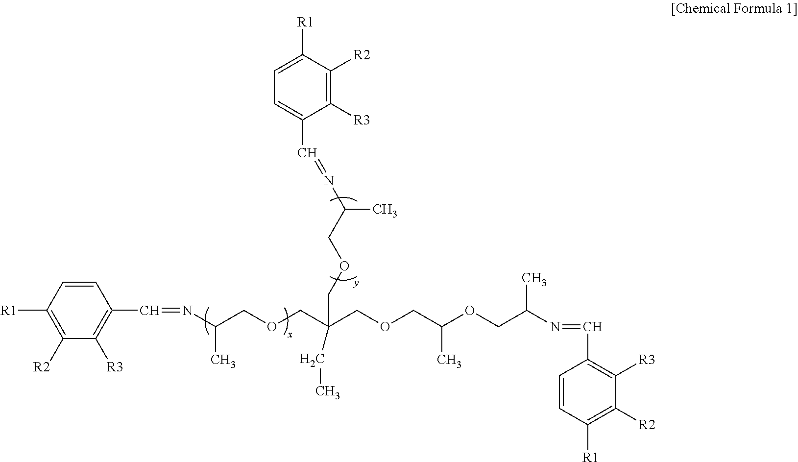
C1=CC([R1])=C([R2])C([R3])=C1C=NC(COCC(COCC(OCC(N=CC1=C([R3])C([R2])=C([R1])C=C1)C)C)(CC)COCC(N=CC1=CC=C([R1])C([R2])=C1[R3])C)C
